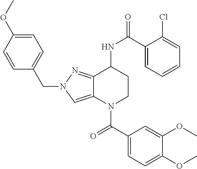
C1(C(NC2CCN(C(C3=CC=C(OC)C(OC)=C3)=O)C3=CN(CC4=CC=C(OC)C=C4)N=C23)=O)=CC=CC=C1Cl
